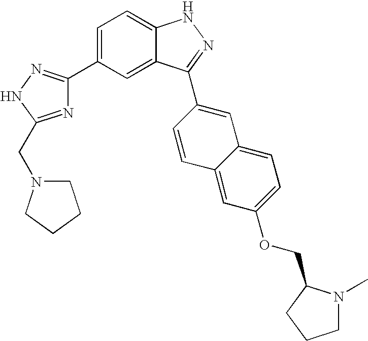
C1(C2=CC=C3C(=C2)C(C2=CC4=CC=C(OCC5N(C)CCC5)C=C4C=C2)=NN3)=NNC(CN2CCCC2)=N1
